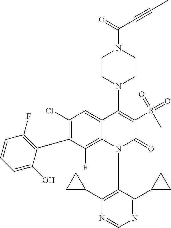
C1(Cl)=C(C2=C(F)C=CC=C2O)C(F)=C2C(=C1)C(N1CCN(C(=O)C#CC)CC1)=C(S(C)(=O)=O)C(=O)N2C1=C(C2CC2)N=CN=C1C1CC1
